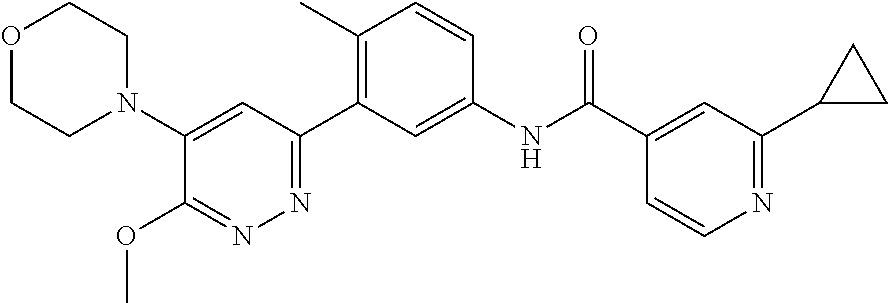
O1CCN(C2=CC(C3=C(C)C=CC(NC(C4=CC(C5CC5)=NC=C4)=O)=C3)=NN=C2OC)CC1
